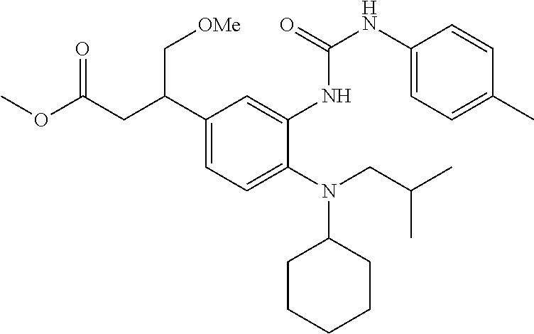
N(C1CCCCC1)(CC(C)C)C1=CC=C(C(CC(OC)=O)C[OMe])C=C1NC(=O)NC1=CC=C(C)C=C1
